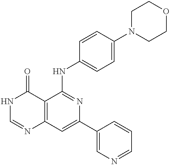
C12=C(C=C(C3=CN=CC=C3)N=C1NC1=CC=C(N3CCOCC3)C=C1)N=CNC2=O
